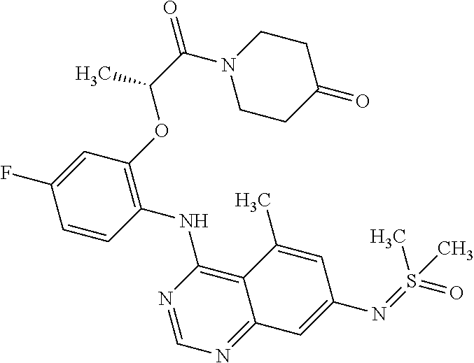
C1=CC(NC2=C3C(=NC=N2)C=C(N=S(=O)(C)C)C=C3C)=C(OC(C(=O)N2CCC(=O)CC2)C)C=C1F
